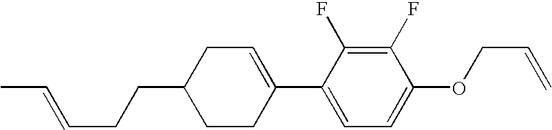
C1(F)=C(F)C(C2=CCC(CCC=CC)CC2)=CC=C1OCC=C
